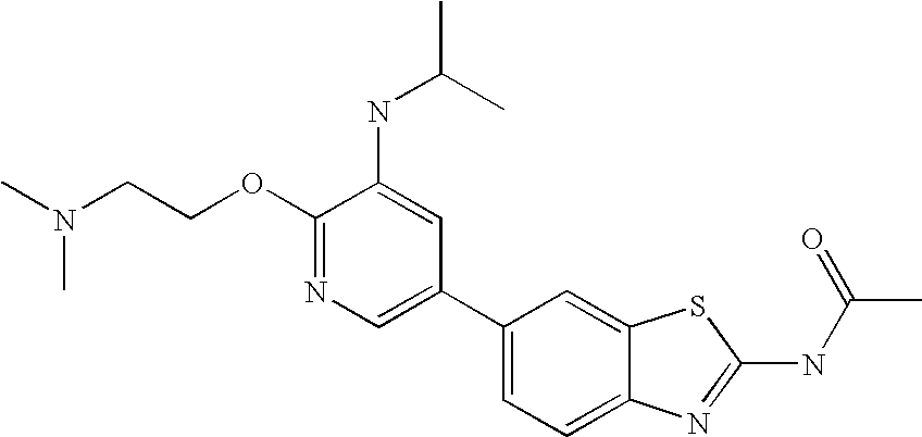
C1(C2=CN=C(OCCN(C)C)C(NC(C)C)=C2)=CC=C2C(=C1)SC(NC(C)=O)=N2
